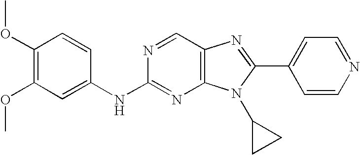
C1(OC)=C(OC)C=C(NC2=NC3=C(C=N2)N=C(C2=CC=NC=C2)N3C2CC2)C=C1
